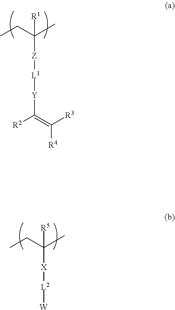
CCC(C)([Z][L1][Y]C([R2])=C([R3])[R4])[R1].CCC(C)([X][L2][W])[R5]
